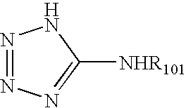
N1=NN=C([NHR101])N1
